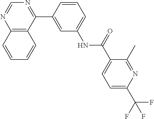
C12=C(C(C3=CC(NC(C4=CC=C(C(F)(F)F)N=C4C)=O)=CC=C3)=NC=N1)C=CC=C2
